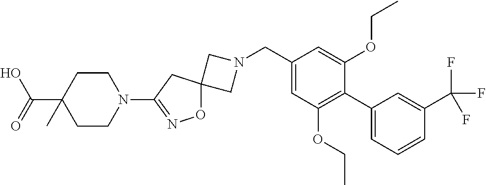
C1N(CC2=CC(OCC)=C(C3=CC=CC(C(F)(F)F)=C3)C(OCC)=C2)CC12ON=C(N1CCC(C(O)=O)(C)CC1)C2
